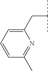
C1=CC=C(CC(C)C)N=C1C
